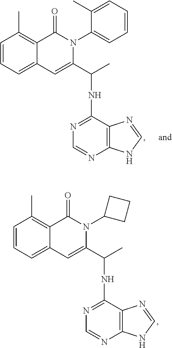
C1=CC=C2C(=C1C)C(=O)N(C1=CC=CC=C1C)C(C(C)NC1=NC=NC3=C1N=CN3)=C2.C1=CC=C2C(=C1C)C(=O)N(C1CCC1)C(C(C)NC1=NC=NC3=C1N=CN3)=C2
